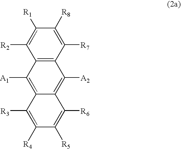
C12=C(C([R7])=C([R8])C([R1])=C1[R2])C([A2])=C1C(=C2[A1])C([R3])=C([R4])C([R5])=C1[R6]
